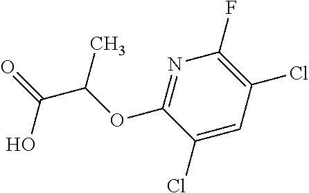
OC(=O)C(OC1=NC(F)=C(Cl)C=C1Cl)C
